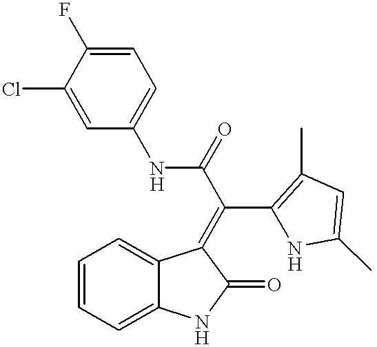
C1=CC=C2C(=C1)C(=C(C(NC1=CC=C(F)C(Cl)=C1)=O)C1=C(C)C=C(C)N1)C(=O)N2
